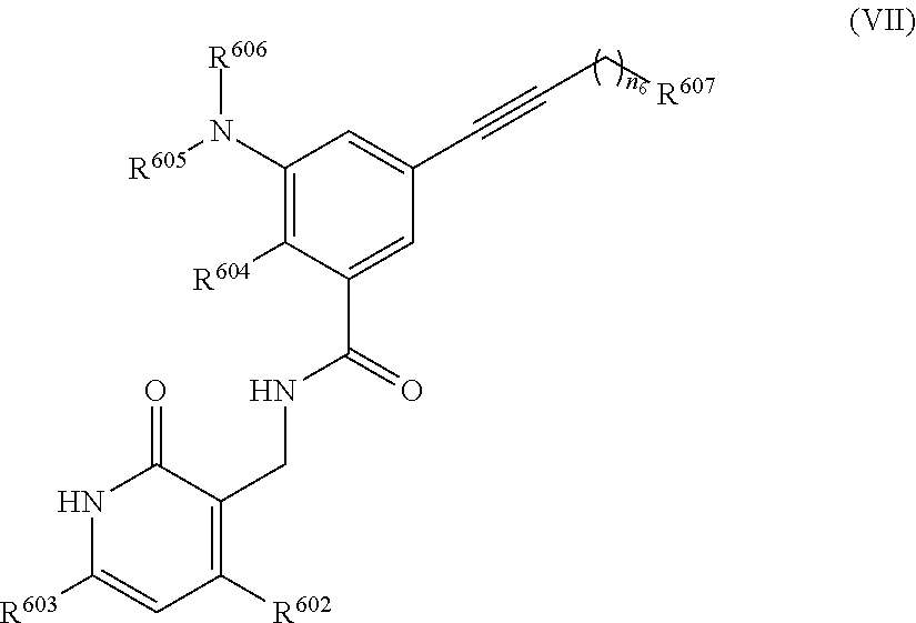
N1C([R603])=CC([R602])=C(CNC(=O)C2=CC(C#CC[R607])=CC(N([R605])[R606])=C2[R604])C1=O
